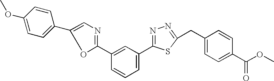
C1=C(C2=CN=C(C3=CC(C4=NN=C(CC5=CC=C(C(OC)=O)C=C5)S4)=CC=C3)O2)C=CC(OC)=C1
